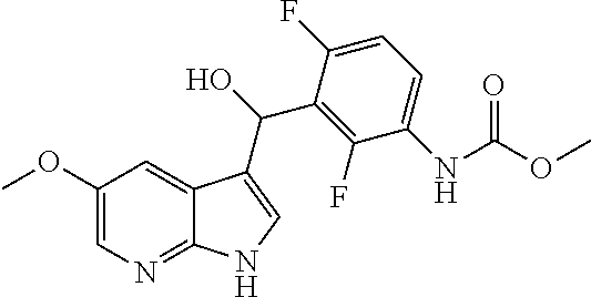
C1(F)=C(C(O)C2=CNC3=NC=C(OC)C=C32)C(F)=CC=C1NC(OC)=O
